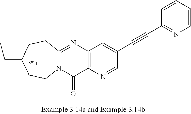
C12=NC3=C(C(=O)N1CCC(CC)CC2)N=CC(C#CC1=NC=CC=C1)=C3
